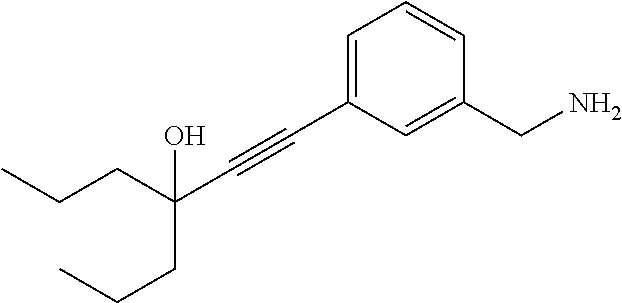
C(#CC1=CC=CC(CN)=C1)C(CCC)(CCC)O
